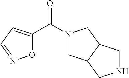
N1(C(C2=CC=NO2)=O)CC2C(C1)CNC2
